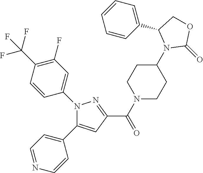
C1(C(N2CCC(N3C(=O)OCC3C3=CC=CC=C3)CC2)=O)=NN(C2=CC(F)=C(C(F)(F)F)C=C2)C(C2=CC=NC=C2)=C1
